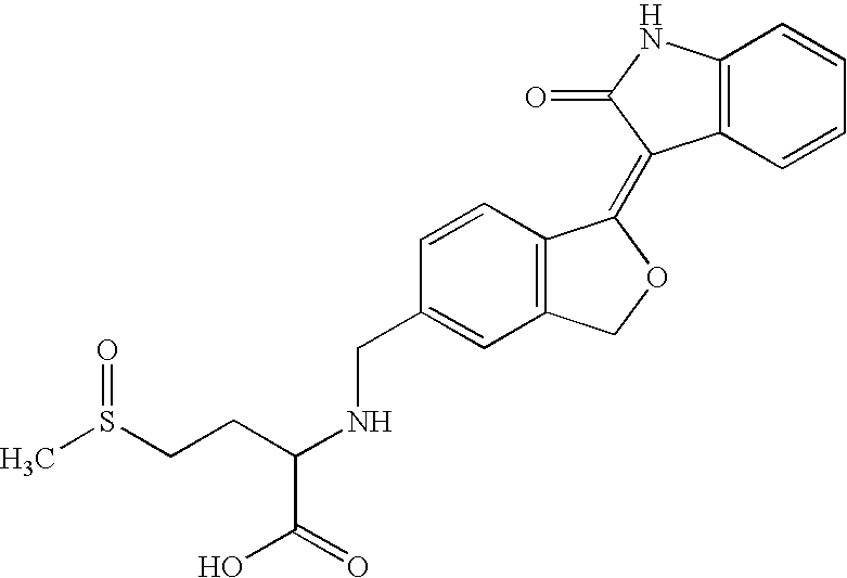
C1(CNC(CCS(C)=O)C(=O)O)=CC2=C(C=C1)C(=C1C3=C(NC1=O)C=CC=C3)OC2
